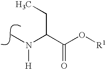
N(C)(C(C(O[R1])=O)CC)[H]
